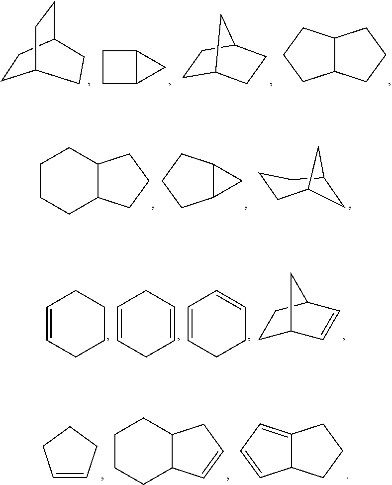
C1CCC2C(C1)CCC2.C12C(CCC1)C2.C1C2CCCC1C2.C1=CCCCC1.C1=CCC=CC1.C1=CCCC=C1.C1C2C=CC(C1)C2.C1=CCCC1.C1CCC2C(C1)CC=C2.C12=CC=CC1CCC2.C1CC2C1C2.C12C(CCC1)CCC2.C1C2CCC(C1)C2.C1CC2CCC1CC2
